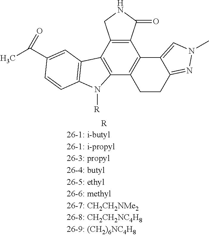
C12=C(C3=C(C4=C1C1=CN(C)N=C1CC4)N([R])C1=C3C=C(C(C)=O)C=C1)CNC2=O.[R]
